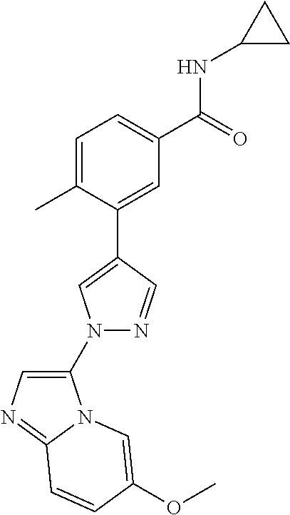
C1=C(C)C(C2=CN(C3=CN=C4N3C=C(OC)C=C4)N=C2)=CC(C(=O)NC2CC2)=C1
